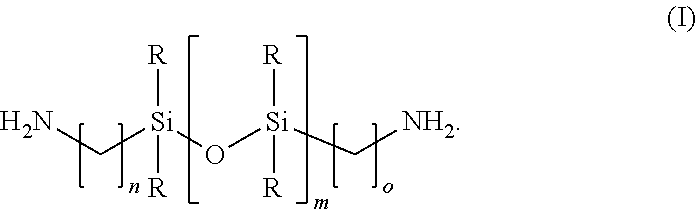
NC[Si](O[Si](C[NH2])([R])[R])([R])[R]
